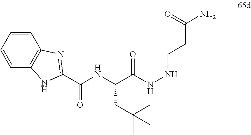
C(C(NNCCC(N)=O)=O)(NC(C1=NC2=C(N1)C=CC=C2)=O)CC(C)(C)C
